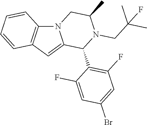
N12C3=C(C=C1C(C1=C(F)C=C(Br)C=C1F)N(CC(C)(C)F)C(C)C2)C=CC=C3
